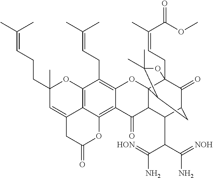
C12=C3C(=CC(CCC=C(C)C)(C)O1)CC(=O)OC3=C1C(=C2CC=C(C)C)OC23C4(CC=C(C)C(OC)=O)C(=O)C(CC2C(C)(C)O4)C(C(C(N)=[HON])C(N)=[NOH])C3C1=O
